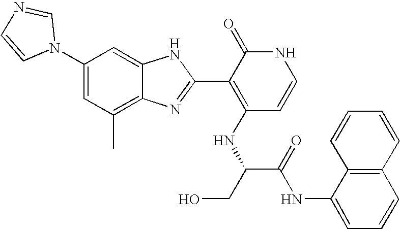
C1(C)=C2C(=CC(N3C=NC=C3)=C1)NC(C1=C(NC(CO)C(NC3=CC=CC4=C3C=CC=C4)=O)C=CNC1=O)=N2
